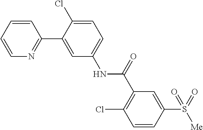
C1=CC=CN=C1C1=CC(NC(C2=C(Cl)C=CC(S(=O)([Me])=O)=C2)=O)=CC=C1Cl
